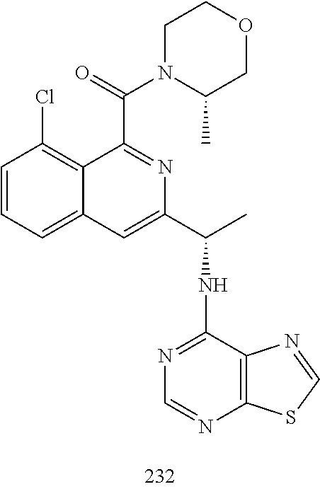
C1=CC=C2C(=C1Cl)C(C(=O)N1C(C)COCC1)=NC(C(C)NC1=NC=NC3=C1N=CS3)=C2
